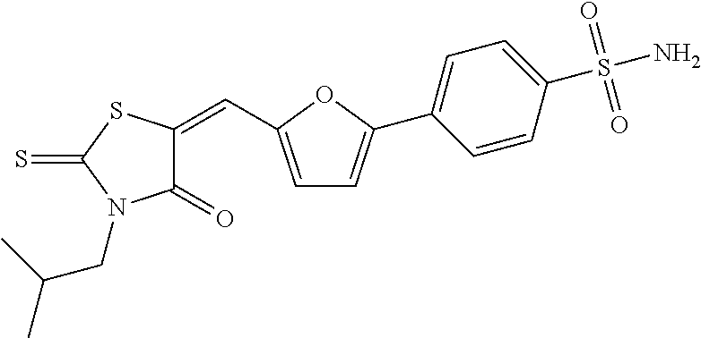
C1(=O)C(=CC2=CC=C(C3=CC=C(S(=O)(=O)N)C=C3)O2)SC(=S)N1CC(C)C
